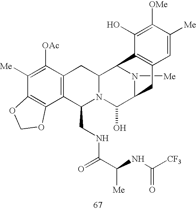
N1([Me])C2C(O)N3C(CNC(C(NC([CF3])=O)[Me])=O)C4=C(C([OAc])=C([Me])C5=C4OCO5)CC3C1C1=C(C2)C=C([Me])C([OMe])=C1O
